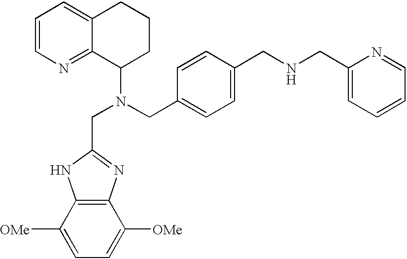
C1([OMe])=CC=C([OMe])C2=C1NC(CN(CC1=CC=C(CNCC3=CC=CC=N3)C=C1)C1CCCC3=CC=CN=C13)=N2
